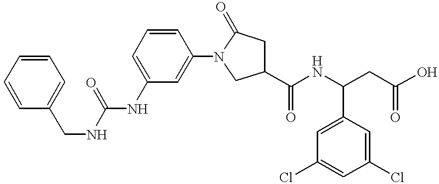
O=C(NCC1=CC=CC=C1)NC1=CC=CC(N2CC(C(NC(CC(=O)O)C3=CC(Cl)=CC(Cl)=C3)=O)CC2=O)=C1
